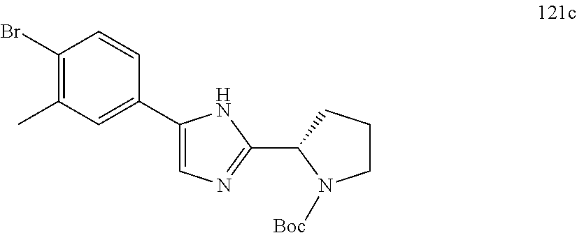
C1(Br)=C(C)C=C(C2=CN=C(C3N([Boc])CCC3)N2)C=C1
